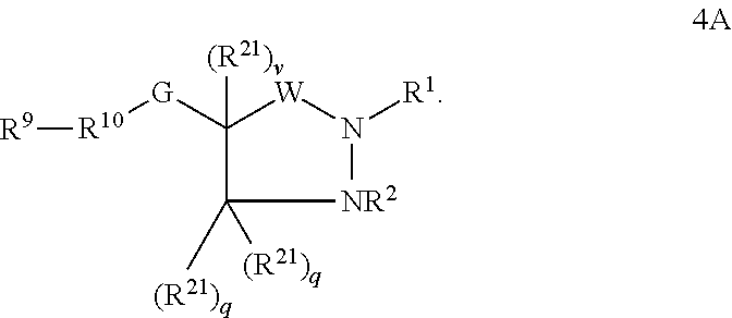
C1([G][R10][R9])([(R21)v])C([(R21)q])([(R21)q])[NR2]N([R1])[W]1
